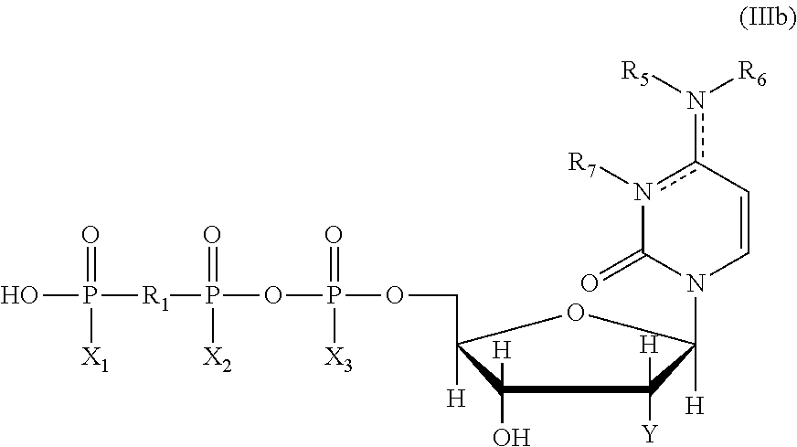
OP([R1]P(OP([X3])(=O)OCC1([H])C(O)([H])C([Y])([H])C([H])(N2C=Cc(n([R5])[R6])n([R7])C2=O)O1)([X2])=O)([X1])=O
